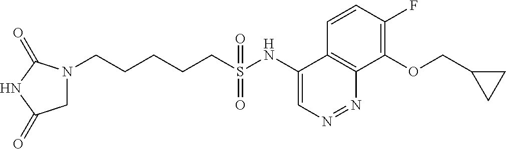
N1(CCCCCS(NC2=CN=NC3=C2C=CC(F)=C3OCC2CC2)(=O)=O)CC(=O)NC1=O
